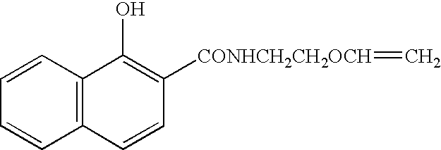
C12=C(C(O)=C([CONHCH2CH2OCH]=C)C=C1)C=CC=C2
